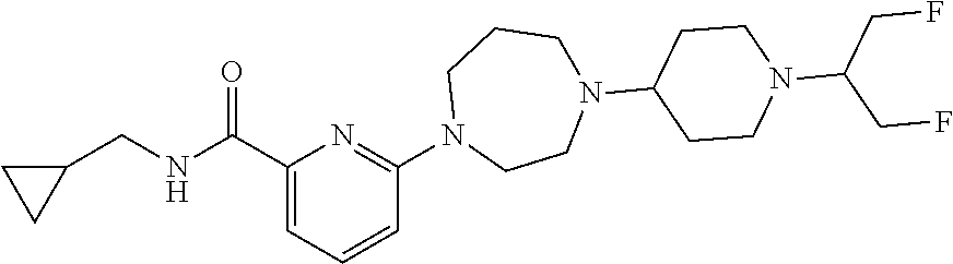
N(C(C1=CC=CC(N2CCN(C3CCN(C(CF)CF)CC3)CCC2)=N1)=O)CC1CC1
